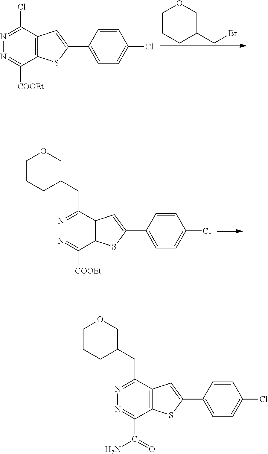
C1CCC(CBr)CO1.N1=C(Cl)C2=C(C([COOEt])=N1)SC(C1=CC=C(Cl)C=C1)=C2.N1=C(CC2COCCC2)C2=C(C([COOEt])=N1)SC(C1=CC=C(Cl)C=C1)=C2.N1=C(CC2COCCC2)C2=C(C(C(N)=O)=N1)SC(C1=CC=C(Cl)C=C1)=C2
